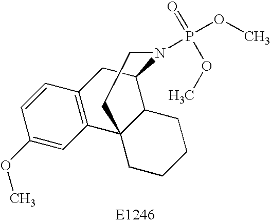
C1(OC)=CC2=C(C=C1)CC1C3C2(CCCC3)CCN1P(OC)(=O)OC
